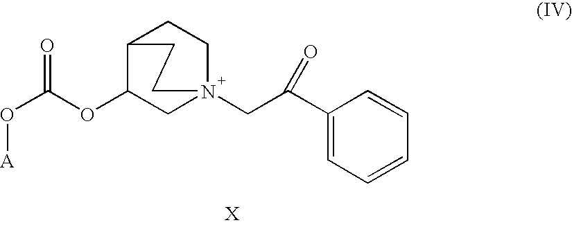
O(C(OC1CN2(CC(C3=CC=CC=C3)=O)CCC1CC2)=O)[A]
